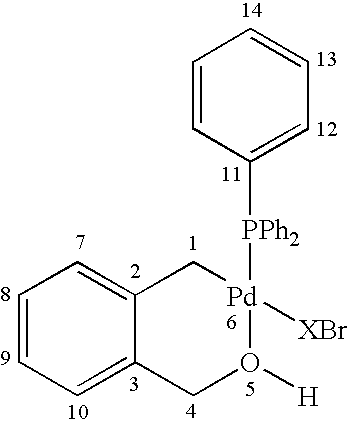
C1=CC([PPh2][Pd]2([XBr])CC3=CC=CC=C3CO2[H])=CC=C1
